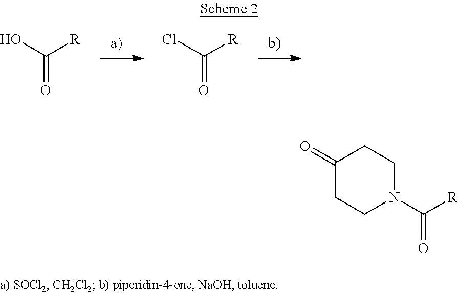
OC([R])=O.ClC([R])=O.C1(=O)CCN(C([R])=O)CC1
